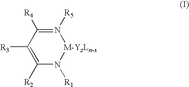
N1([R5])=C([R4])C([R3])=C([R2])N([R1])[M-YzLn-x]1
